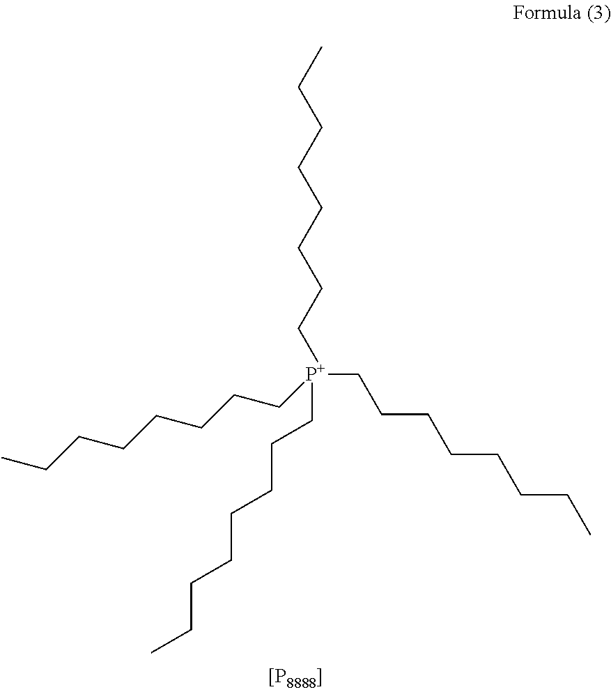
[P+](CCCCCCCC)(CCCCCCCC)(CCCCCCCC)CCCCCCCC
